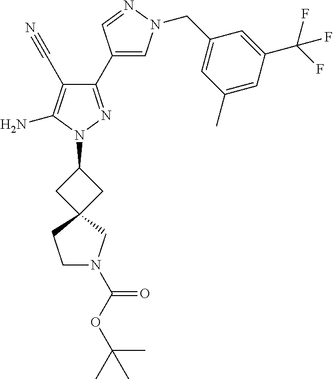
C1(C2=CN(CC3=CC(C)=CC(C(F)(F)F)=C3)N=C2)=NN(C2CC3(C2)CCN(C(OC(C)(C)C)=O)C3)C(N)=C1C#N
